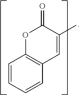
C1=CC=CC2=C1OC(=O)C(C)=C2
